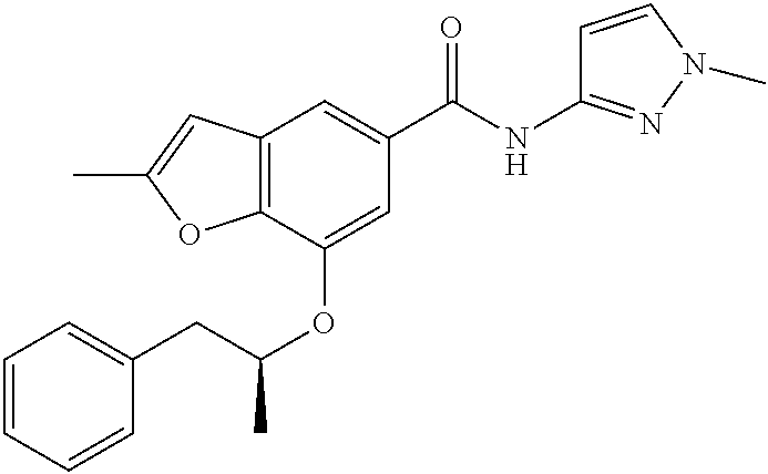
C12=C(C(OC(C)CC3=CC=CC=C3)=CC(C(NC3=NN(C)C=C3)=O)=C1)OC(C)=C2
